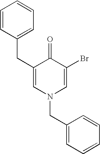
C1(CC2=CC=CC=C2)=CN(CC2=CC=CC=C2)C=C(Br)C1=O
